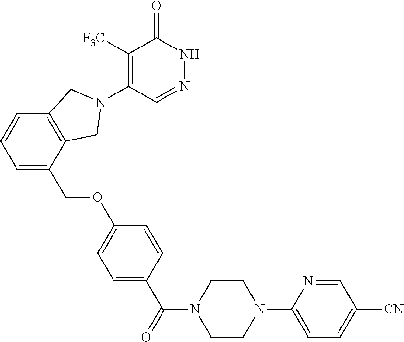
C1([F3C])=C(N2CC3=C(C=CC=C3COC3=CC=C(C(=O)N4CCN(C5=CC=C([CN])C=N5)CC4)C=C3)C2)C=NNC1=O
